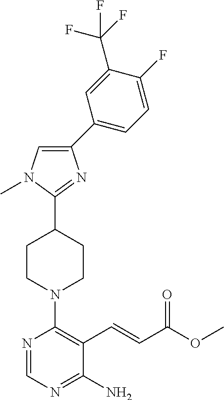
C1(C2=CC=C(F)C(C(F)(F)F)=C2)=CN(C)C(C2CCN(C3=C(C=CC(OC)=O)C(N)=NC=N3)CC2)=N1
